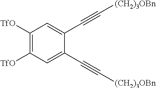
C1([TfO])=C([TfO])C=C(C#C[(CH2)3OBn])C(C#C[(CH2)3OBn])=C1
